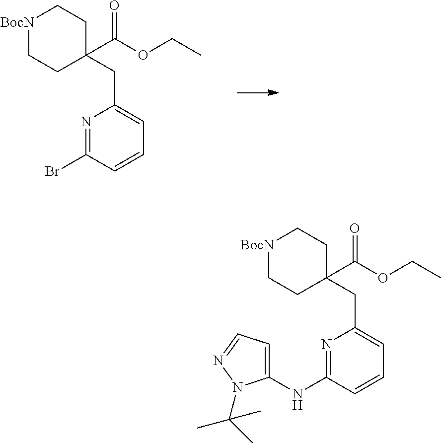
N1=C(Br)C=CC=C1CC1(C(OCC)=O)CC[BocN]CC1.N1=C(NC2=CC=NN2C(C)(C)C)C=CC=C1CC1(C(OCC)=O)CC[BocN]CC1
